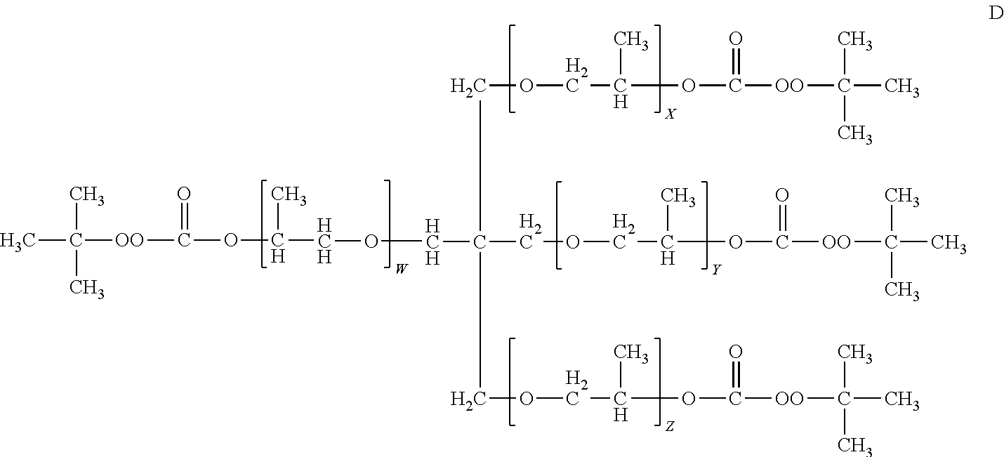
CC([OO]C(OC(C)[HCH]O[HCH]C(COCC(OC([OO]C(C)(C)C)=O)C)(COCC(OC([OO]C(C)(C)C)=O)C)COCC(OC([OO]C(C)(C)C)=O)C)=O)(C)C
